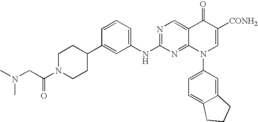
C1=CC=C(NC2=NC=C3C(=N2)N(C2=CC=C4C(=C2)CCC4)C=C([CONH2])C3=O)C=C1C1CCN(C(CN(C)C)=O)CC1
